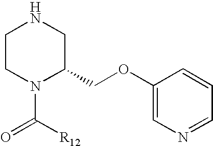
C1CN(C([R12])=O)C(COC2=CN=CC=C2)CN1
